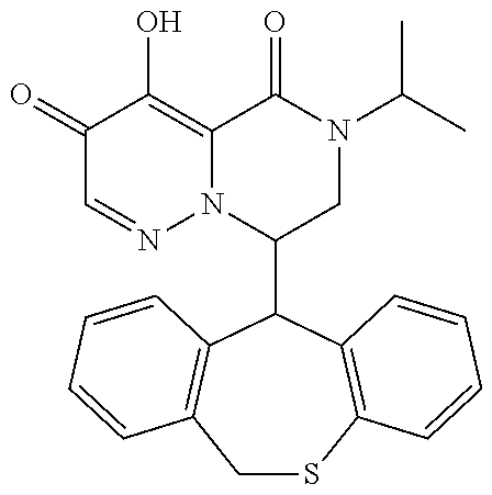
C1(=O)C=NN2C(=C1O)C(=O)N(C(C)C)CC2C1C2=C(SCC3=C1C=CC=C3)C=CC=C2
